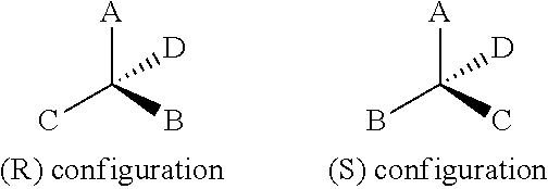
[A]C(B)(C)[D].[A]C(C)(B)[D]
